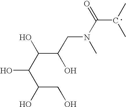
C(C(CN(C(C(C)C)=O)C)O)(C(O)C(O)CO)O
